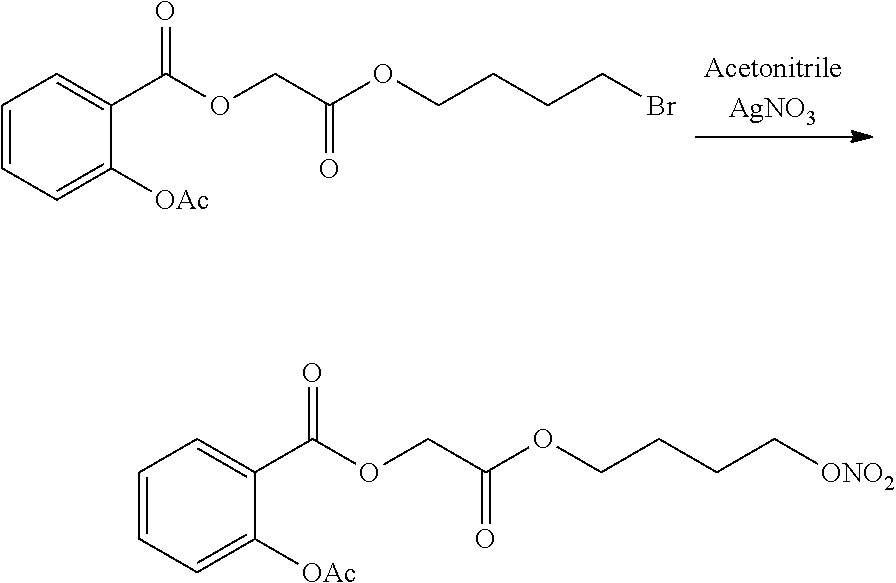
C1=CC=C([OAc])C(C(OCC(OCCCCBr)=O)=O)=C1.C1=CC=C([OAc])C(C(OCC(OCCCC[ONO2])=O)=O)=C1
